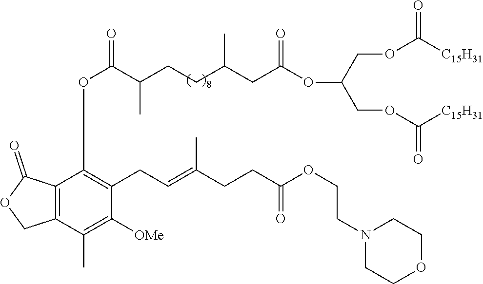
C12=C(C(=O)OC1)C(OC(=O)C(CCC(CC(=O)OC(COC([C15H31])=O)COC([C15H31])=O)C)C)=C(CC=C(CCC(OCCN1CCOCC1)=O)C)C([OMe])=C2C
